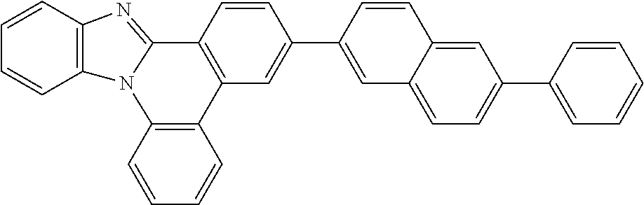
C1=CC2=C(C=C1)N1C(=NC3=C1C=CC=C3)C1=C2C=C(C2=CC3=CC=C(C4=CC=CC=C4)C=C3C=C2)C=C1
